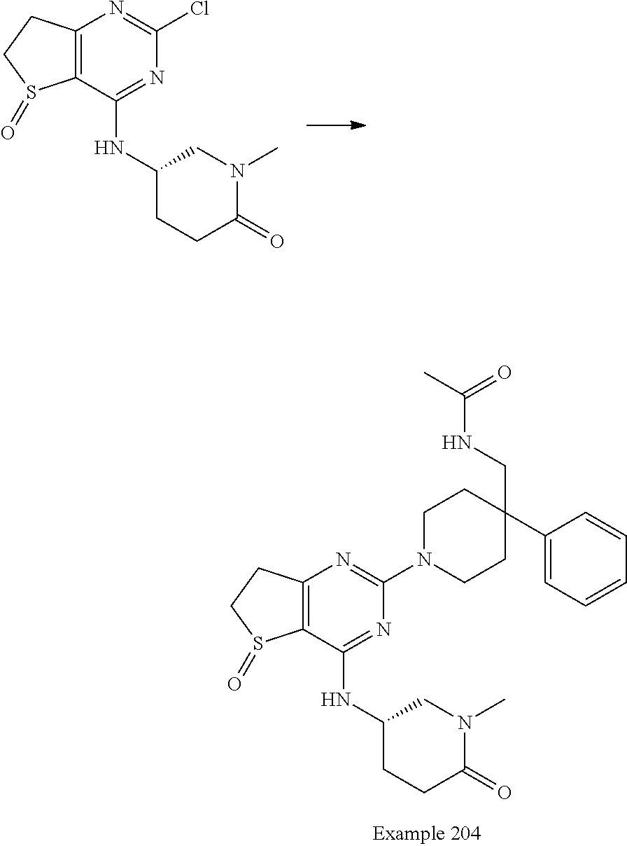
C12=C(C(NC3CCC(=O)N(C)C3)=NC(Cl)=N1)S(=O)CC2.C12=C(C(NC3CCC(=O)N(C)C3)=NC(N3CCC(C4=CC=CC=C4)(CNC(C)=O)CC3)=N1)S(=O)CC2
